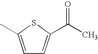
C1=C(C)SC(C(C)=O)=C1
